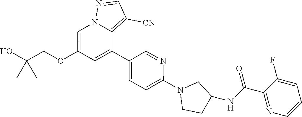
C1=C(OCC(O)(C)C)C=C(C2=CC=C(N3CCC(NC(C4=NC=CC=C4F)=O)C3)N=C2)C2=C([CN])C=NN12
